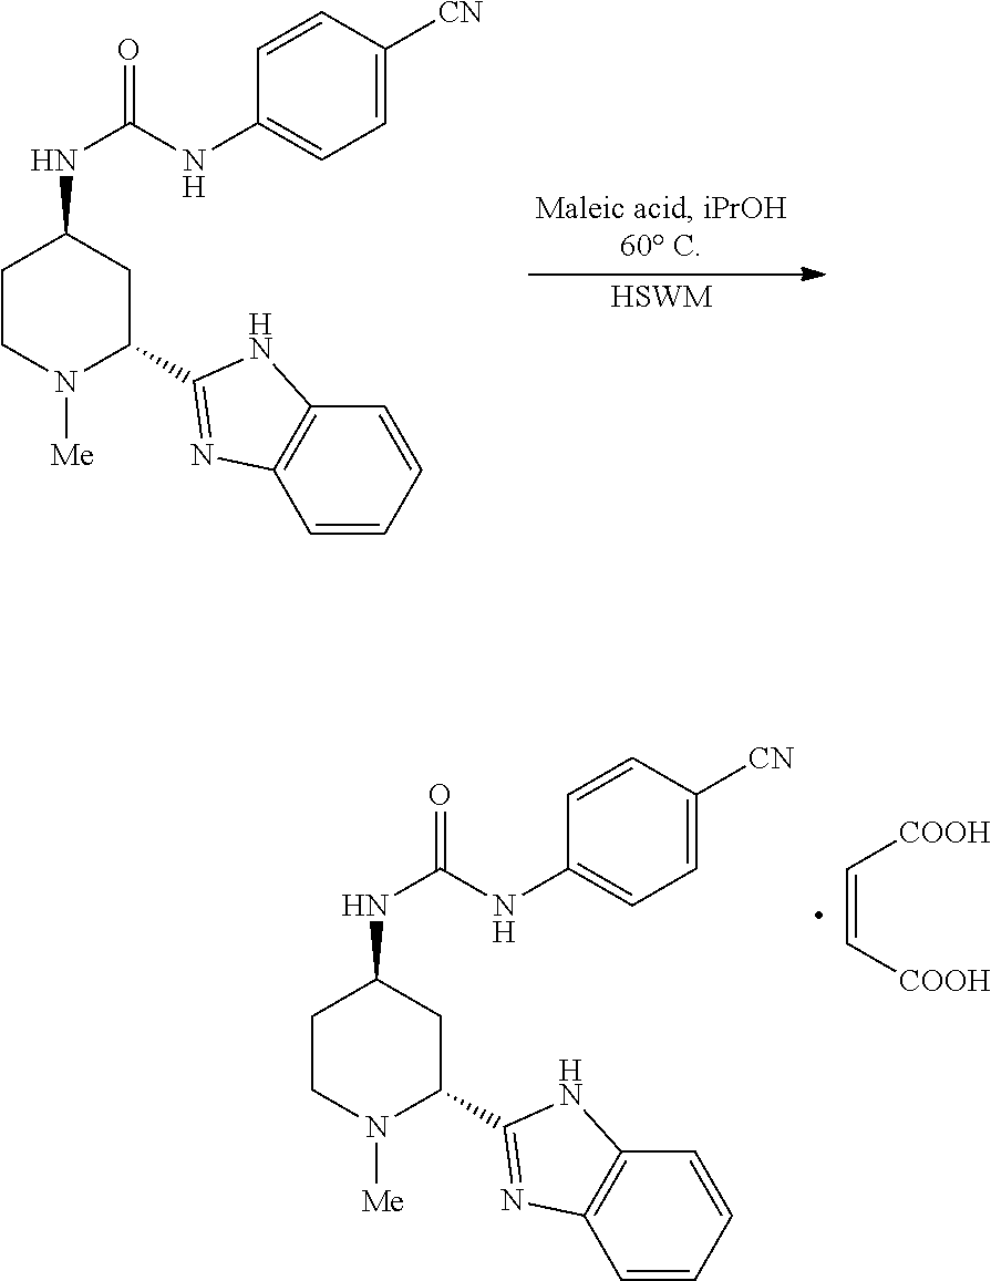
C1CN([Me])C(C2=NC3=C(N2)C=CC=C3)CC1NC(=O)NC1=CC=C([CN])C=C1.[HSWM].C1CN([Me])C(C2=NC3=C(N2)C=CC=C3)CC1NC(=O)NC1=CC=C([CN])C=C1.C(=C[COOH])[COOH]
